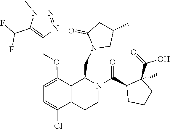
C1(C)CN(CC2C3=C(CCN2C(C2CCCC2(C(=O)O)C)=O)C(Cl)=CC=C3OCC2=C(C(F)F)N(C)N=N2)C(=O)C1
